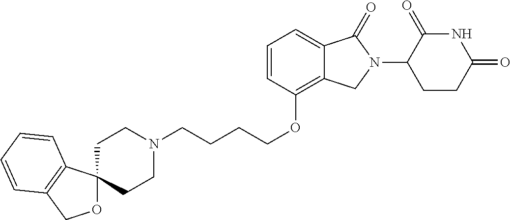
C(COC1=C2C(=CC=C1)C(=O)N(C1C(=O)NC(=O)CC1)C2)CCN1CCC2(CC1)OCC1=C2C=CC=C1
